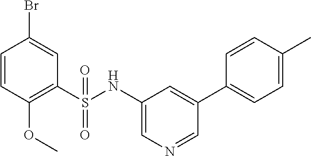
C1=CC(OC)=C(S(NC2=CN=CC(C3=CC=C(C)C=C3)=C2)(=O)=O)C=C1Br
